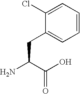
NC(C(O)=O)CC1=CC=CC=C1Cl
